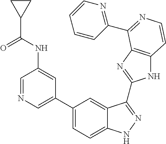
C1(C2=CN=CC(NC(C3CC3)=O)=C2)=CC=C2C(=C1)C(C1=NC3=C(N1)C=CN=C3C1=NC=CC=C1)=NN2
